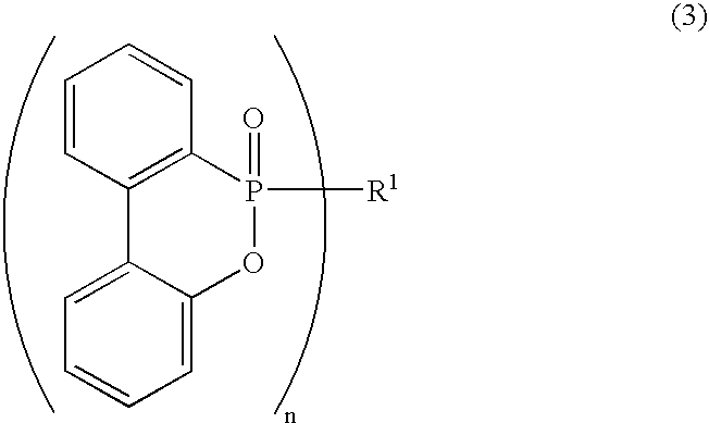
C12=C(C=CC=C1)P(=O)([R1])OC1=CC=CC=C21
